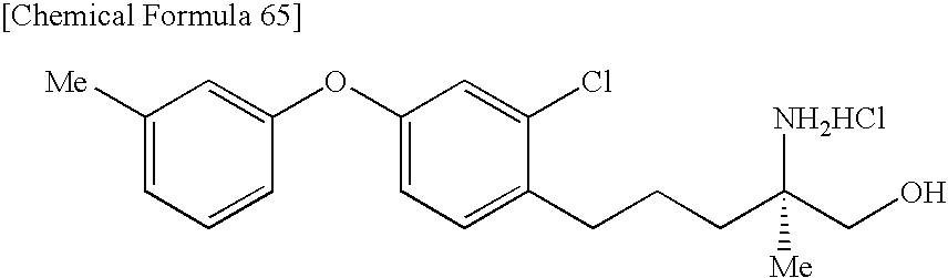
C1([Me])=CC=CC(OC2=CC=C(CCCC(CO)([NH2HCl])[Me])C(Cl)=C2)=C1
